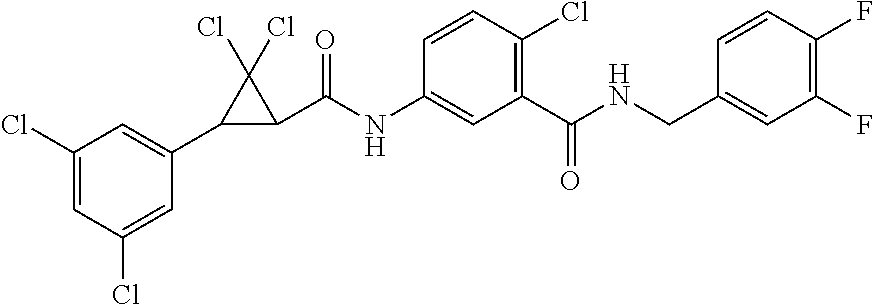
C1(Cl)=CC(Cl)=CC(C2C(C(NC3=CC(C(NCC4=CC(F)=C(F)C=C4)=O)=C(Cl)C=C3)=O)C2(Cl)Cl)=C1
